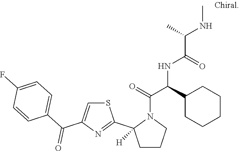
C1CCN(C(=O)C(C2CCCCC2)NC(C(C)NC)=O)C1(C1=NC(C(C2=CC=C(F)C=C2)=O)=CS1)[H]
